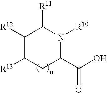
C1([R12])C([R13])CC(C(O)=O)N([R10])C1[R11]
